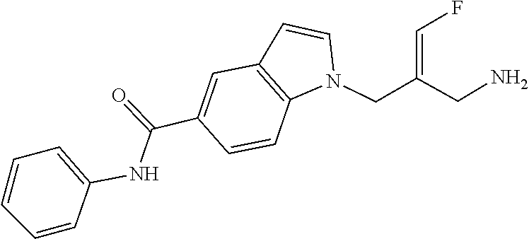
N(C(C1=CC2=C(N(CC(=CF)CN)C=C2)C=C1)=O)C1=CC=CC=C1
